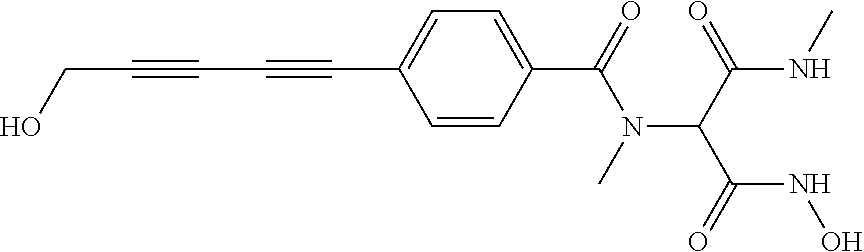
C(C#CC#CC1=CC=C(C(=O)N(C(C(NC)=O)C(=O)NO)C)C=C1)O
